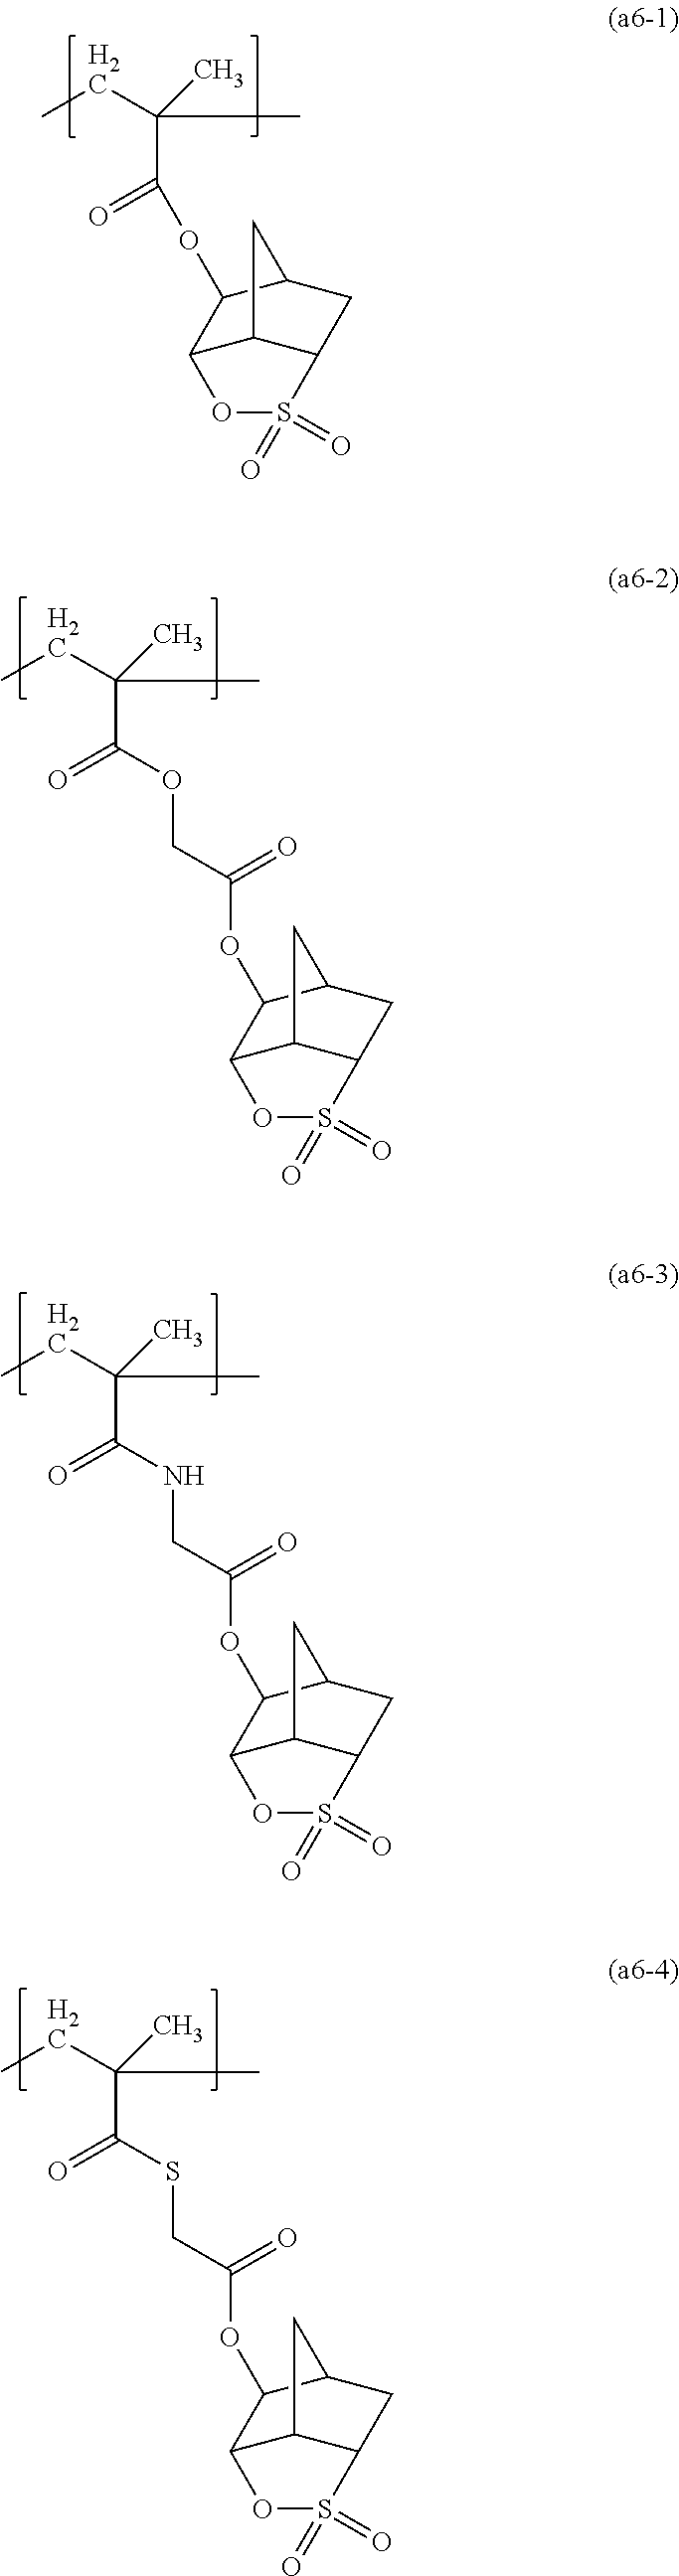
CCC(C)(C)C(=O)OC1C2C3C(CC1C3)S(=O)(=O)O2.CCC(C)(C)C(=O)OCC(OC1C2C3C(CC1C3)S(=O)(=O)O2)=O.CCC(C)(C)C(=O)NCC(OC1C2C3C(CC1C3)S(=O)(=O)O2)=O.CCC(C)(C)C(=O)SCC(OC1C2C3C(CC1C3)S(=O)(=O)O2)=O
